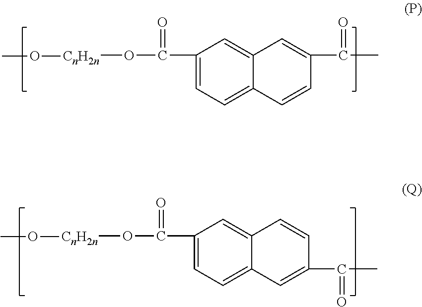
C1(C(=O)O[CnH2n]OC)=CC=C2C(=C1)C=C(C(=O)C)C=C2.C1(C(=O)O[CnH2n]OC)=CC=C2C(=C1)C=CC(C(=O)C)=C2
